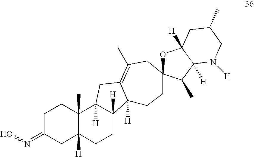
C1C(=NO)CC2([H])C(C)(C1)C1([H])C([H])(CC2)C2([H])C(=C(C)CC3(CC2)OC2([H])C([H])(C3C)N([H])CC(C)C2)C1
